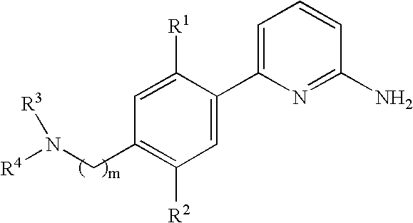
C1=C([R1])C(C2=CC=CC(N)=N2)=CC([R2])=C1CN([R4])[R3]
